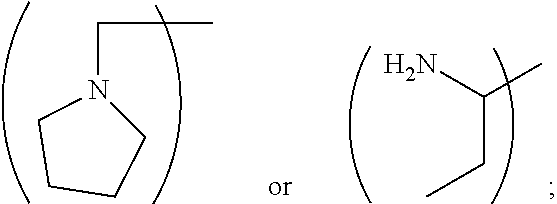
C1CCN(CC)C1.C(CC)(C)N
